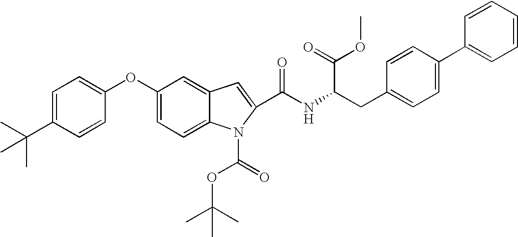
C(NC(CC1=CC=C(C2=CC=CC=C2)C=C1)C(=O)OC)(=O)C1=CC2=CC(OC3=CC=C(C(C)(C)C)C=C3)=CC=C2N1C(=O)OC(C)(C)C
